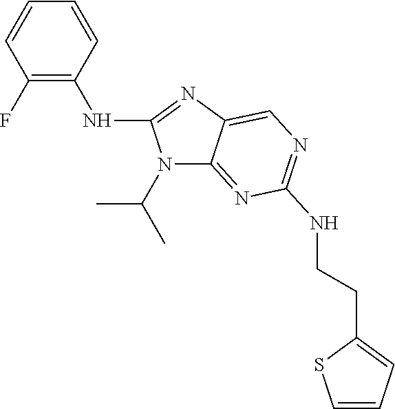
C1(F)=C(NC2=NC3=CN=C(NCCC4=CC=CS4)N=C3N2C(C)C)C=CC=C1
